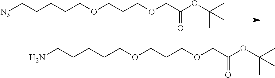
[N3]CCCCCOCCCOCC(OC(C)(C)C)=O.NCCCCCOCCCOCC(OC(C)(C)C)=O
